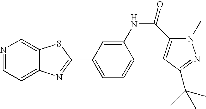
N1=CC=C2C(=C1)SC(C1=CC=CC(NC(=O)C3=CC(C(C)(C)C)=NN3C)=C1)=N2
